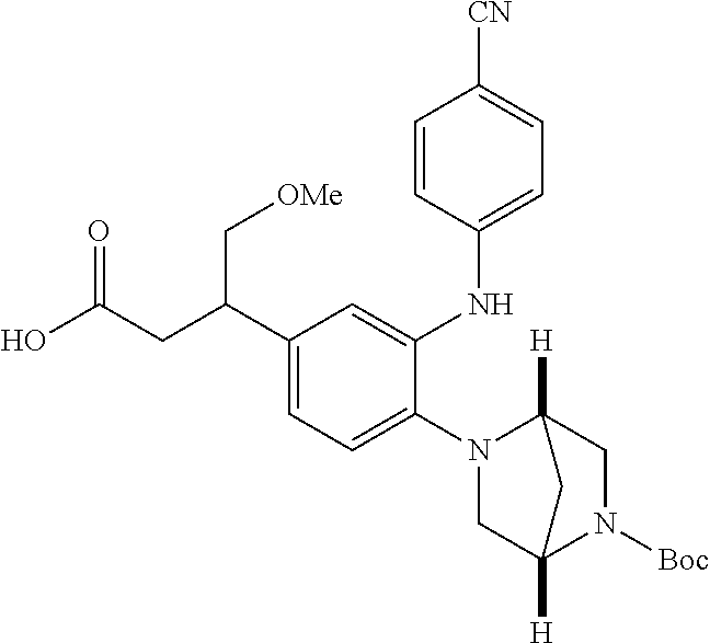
C1(N2CC3([H])N([Boc])CC2([H])C3)=CC=C(C(CC(O)=O)C[OMe])C=C1NC1=CC=C([CN])C=C1
